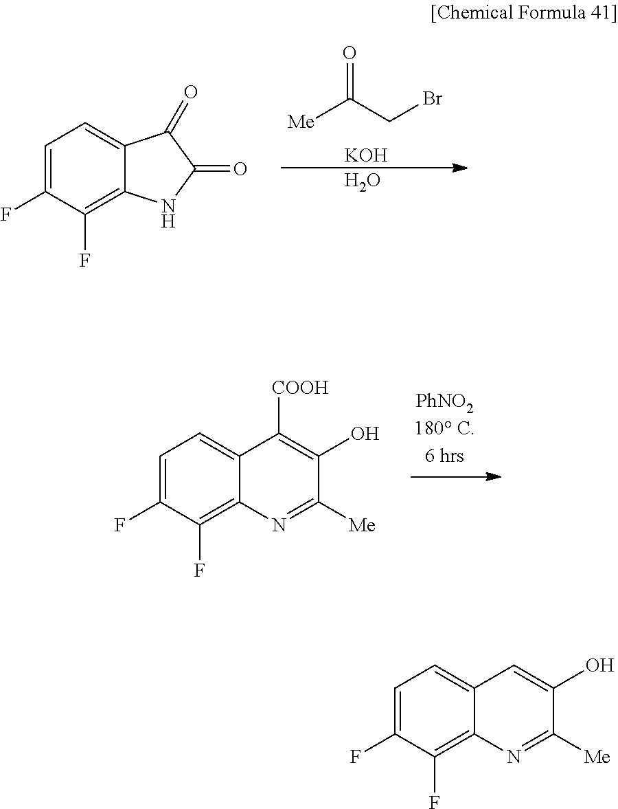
O=C(CBr)[Me].[KOH].O.C1=C(F)C(F)=C2C(=C1)C(=O)C(=O)N2.C1=C(F)C(F)=C2C(=C1)C([COOH])=C(O)C([Me])=N2.C1=C(F)C(F)=C2C(=C1)C=C(O)C([Me])=N2
